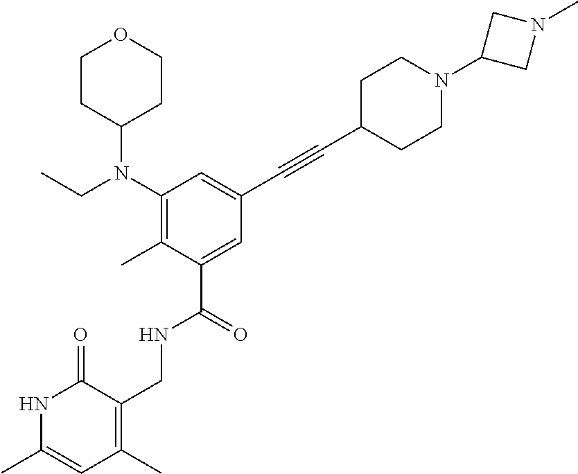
C1(N(CC)C2CCOCC2)=C(C)C(C(=O)NCC2=C(C)C=C(C)NC2=O)=CC(C#CC2CCN(C3CN(C)C3)CC2)=C1
